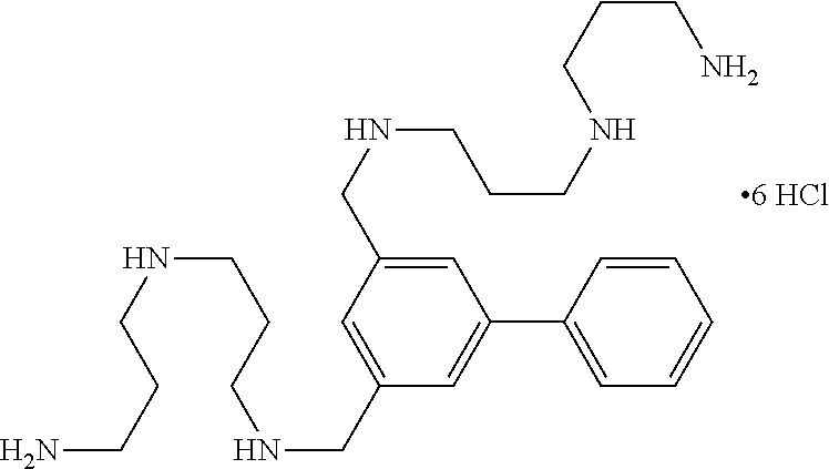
C(NCC1=CC(C2=CC=CC=C2)=CC(CNCCCNCCCN)=C1)CCNCCCN
